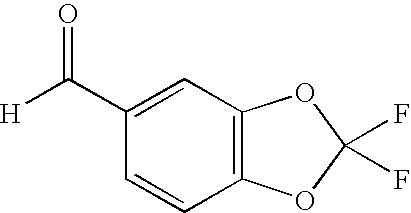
[H]C(=O)C1=CC2=C(C=C1)OC(F)(F)O2
